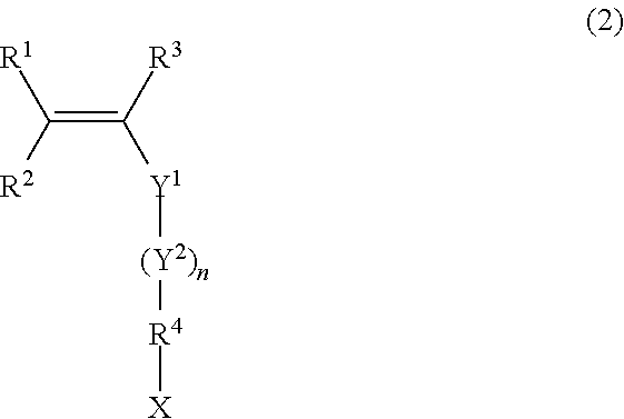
[Y1]([(Y2)n][R4][X])C(=C([R2])[R1])[R3]
